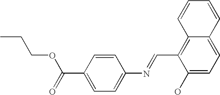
CCCOC(C1=CC=C(N=CC2=C3C(=CC=C2O)C=CC=C3)C=C1)=O
